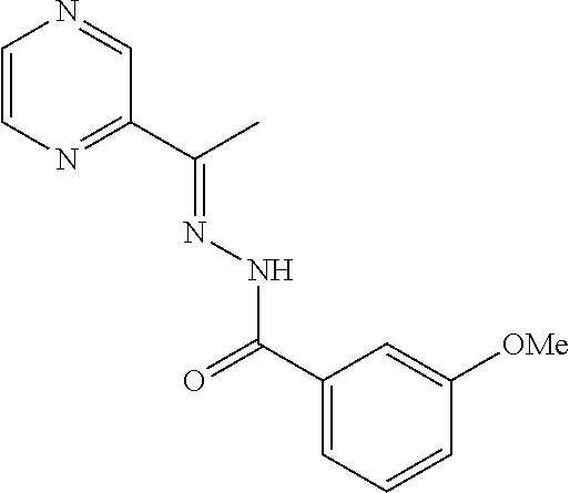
C1=CN=C(C(C)=NNC(=O)C2=CC=CC([OMe])=C2)C=N1
